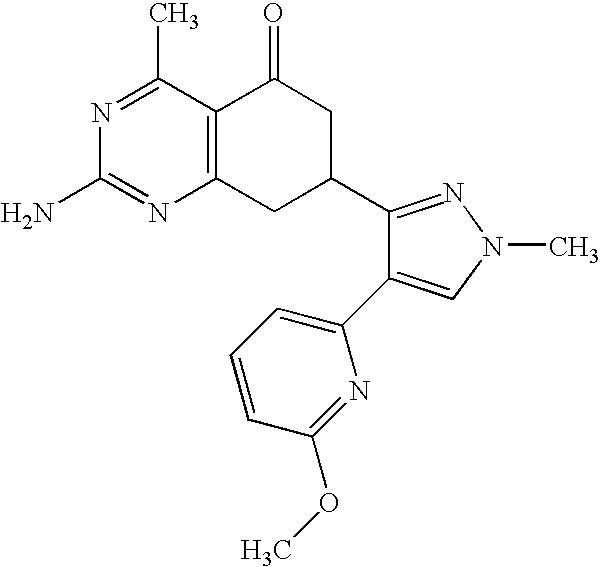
C12=C(C(C)=NC(N)=N1)C(=O)CC(C1=NN(C)C=C1C1=CC=CC(OC)=N1)C2
